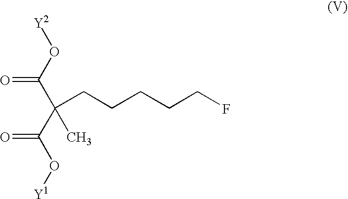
C(CCCCCF)(C)(C(=O)O[Y1])C(=O)O[Y2]
